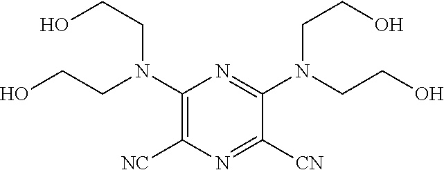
OCCN(C1=C([NC])N=C([CN])C(N(CCO)CCO)=N1)CCO
